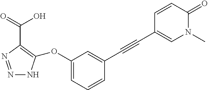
N1=NC(C(O)=O)=C(OC2=CC=CC(C#CC3=CN(C)C(=O)C=C3)=C2)N1
